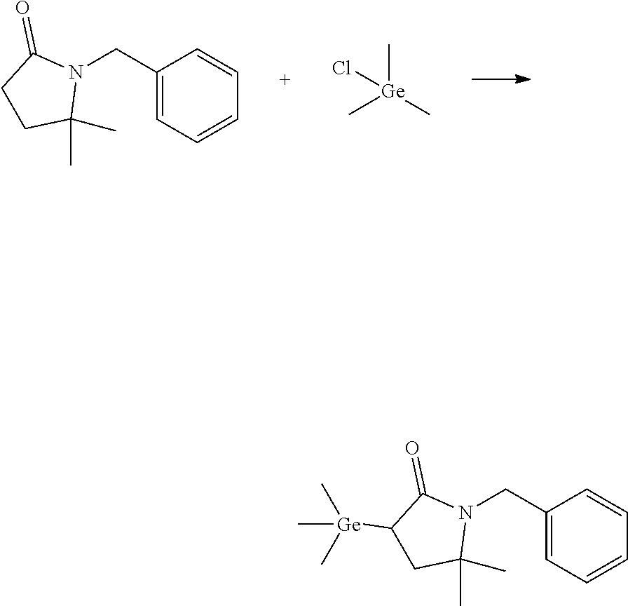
C1(CN2C(=O)CCC2(C)C)=CC=CC=C1.C[Ge](C)(C)Cl.C1(CN2C(=O)C([Ge](C)(C)C)CC2(C)C)=CC=CC=C1
